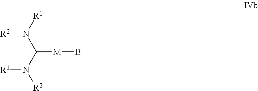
[R2]N([R1])C(N([R2])[R1])[M]B
